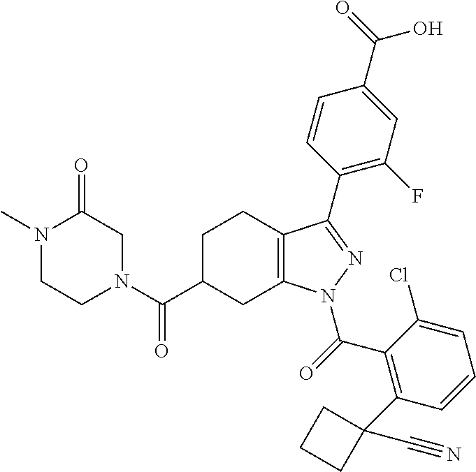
C12=C(N(C(C3=C(C4(C#N)CCC4)C=CC=C3Cl)=O)N=C1C1=C(F)C=C(C(O)=O)C=C1)CC(C(N1CC(=O)N(C)CC1)=O)CC2
